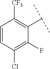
C1=CC(Cl)=C(F)C(C(C)C)=C1[CF3]
